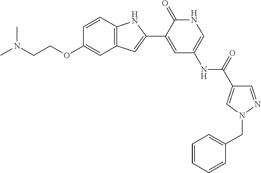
C1=NN(CC2=CC=CC=C2)C=C1C(=O)NC1=CNC(=O)C(C2=CC3=C(N2)C=CC(OCCN(C)C)=C3)=C1
